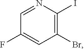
C1=NC(I)=C(Br)C=C1F
